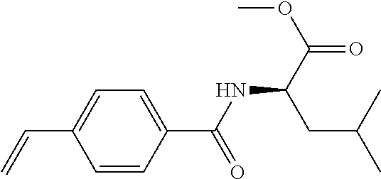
C1=C(C(NC(C(=O)OC)CC(C)C)=O)C=CC(C=C)=C1
